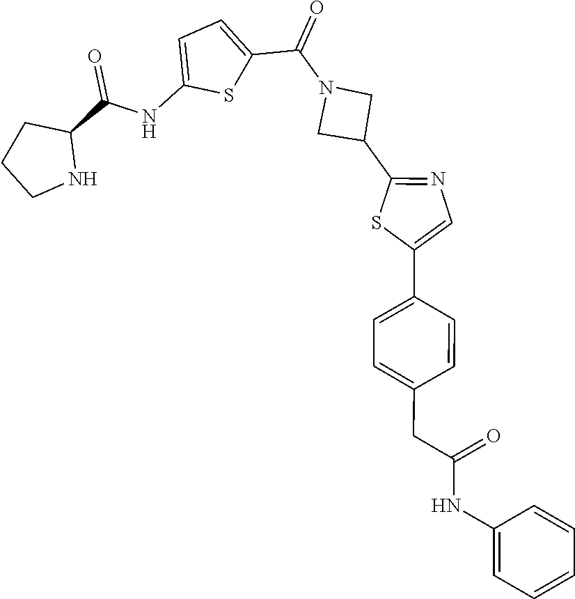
C1CNC(C(NC2=CC=C(C(=O)N3CC(C4=NC=C(C5=CC=C(CC(NC6=CC=CC=C6)=O)C=C5)S4)C3)S2)=O)C1
